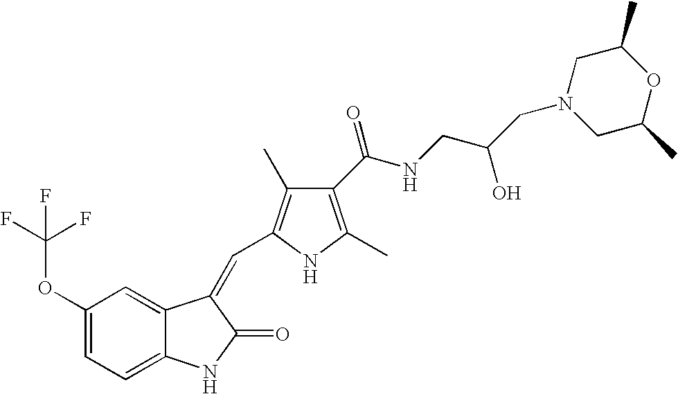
C1(OC(F)(F)F)=CC=C2C(=C1)C(=CC1=C(C)C(C(NCC(CN3CC(C)OC(C)C3)O)=O)=C(C)N1)C(=O)N2
